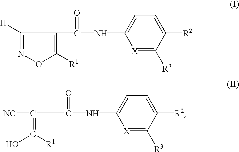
C1([R1])=C(C(NC2=CC=C([R2])C([R3])=[X]2)=O)C([H])=NO1.C(C([NC])=C([R1])O)(NC1=CC=C([R2])C([R3])=[X]1)=O
